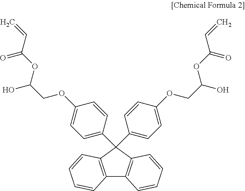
C12=C(C(C3=CC=C(OCC(O)OC(C=C)=O)C=C3)(C3=CC=C(OCC(O)OC(C=C)=O)C=C3)C3=C1C=CC=C3)C=CC=C2
